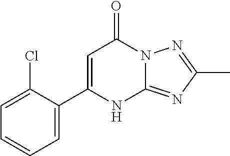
C1(C2=CC=CC=C2Cl)=CC(=O)N2C(=NC(C)=N2)N1
